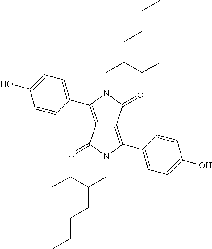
C12=C(C3=CC=C(O)C=C3)N(CC(CC)CCCC)C(=O)C1=C(C1=CC=C(O)C=C1)N(CC(CC)CCCC)C2=O
